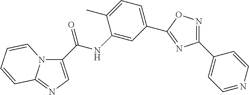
N12C(C(NC3=CC(C4=NC(C5=CC=NC=C5)=NO4)=CC=C3C)=O)=CN=C1C=CC=C2
